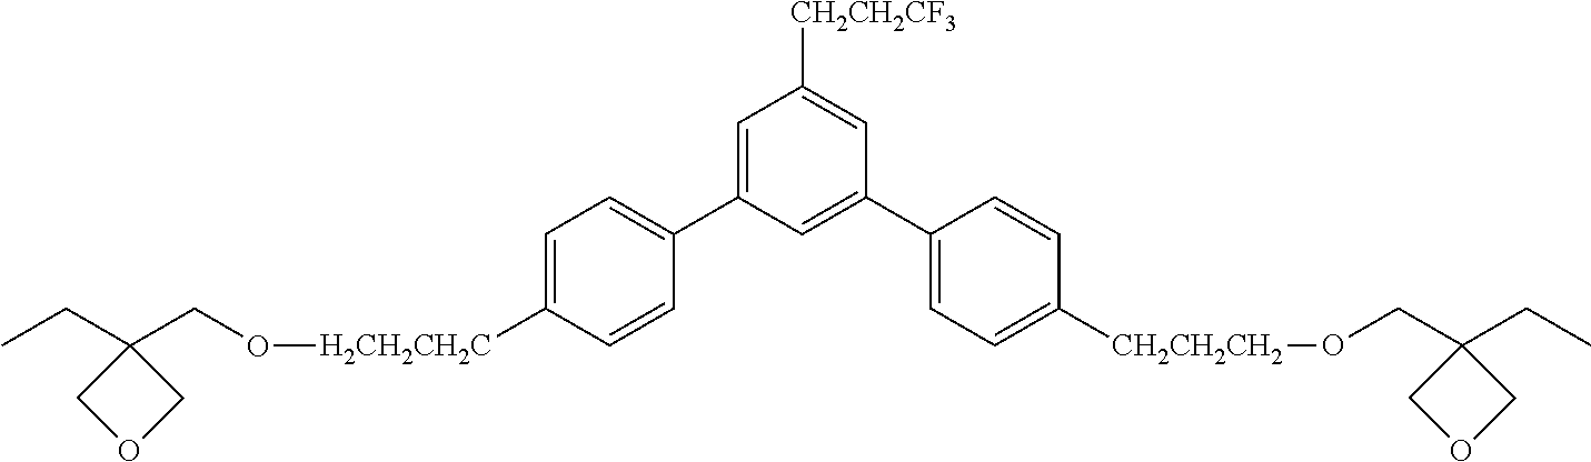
C1=C(C2=CC=C([H2CH2CH2C]OCC3(CC)COC3)C=C2)C=C(C2=CC=C([CH2CH2CH2]OCC3(CC)COC3)C=C2)C=C1[CH2CH2CF3]
